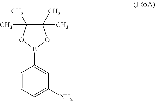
C1=CC=C(N)C=C1B1OC(C)(C)C(C)(C)O1
